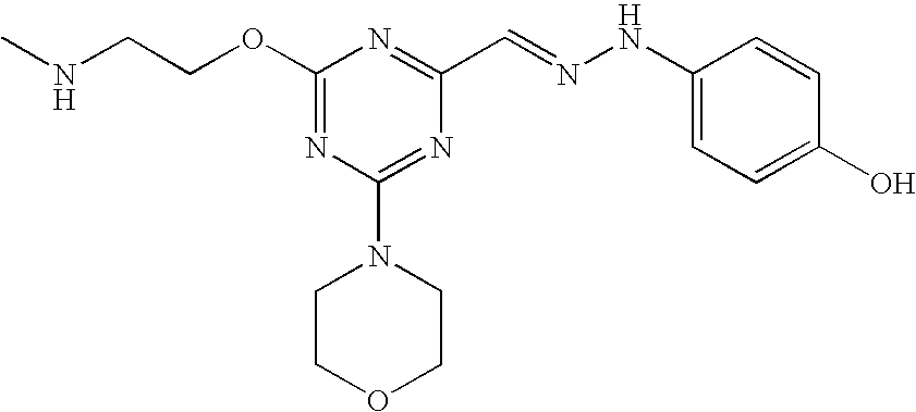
C(COC1=NC(N2CCOCC2)=NC(C=NNC2=CC=C(O)C=C2)=N1)NC
